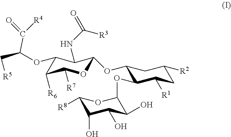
C1(OC(C([R4])=O)C[R5])C([R6])C([R7])OC(OC2C(OC3C(O)C(O)C(O)C([R8])O3)C([R1])CC([R2])C2)C1NC([R3])=O
